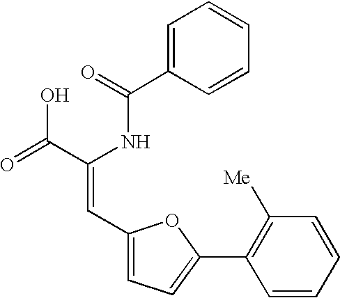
C1(C=C(C(=O)O)NC(C2=CC=CC=C2)=O)=CC=C(C2=C([Me])C=CC=C2)O1
